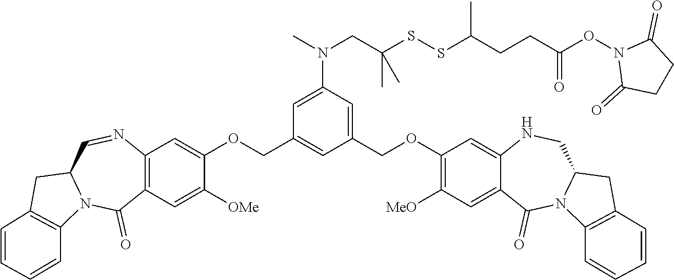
C1(COC2=CC3=C(C=C2[OMe])C(=O)N2C(C=N3)CC3=C2C=CC=C3)=CC(COC2=C([MeO])C=C3C(=C2)NCC2N(C3=O)C3=C(C2)C=CC=C3)=CC(N(C)CC(SSC(CCC(ON2C(=O)CCC2=O)=O)C)(C)C)=C1
